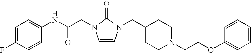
C1=C(F)C=CC(NC(=O)CN2C=CN(CC3CCN(CCOC4=CC=CC=C4)CC3)C2=O)=C1
